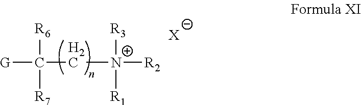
[G]C(C[N+]([R2])([R3])[R1])([R6])[R7].[X]
